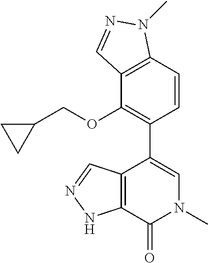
C1=CC2=C(C(OCC3CC3)=C1C1=CN(C)C(=O)C3=C1C=NN3)C=NN2C
